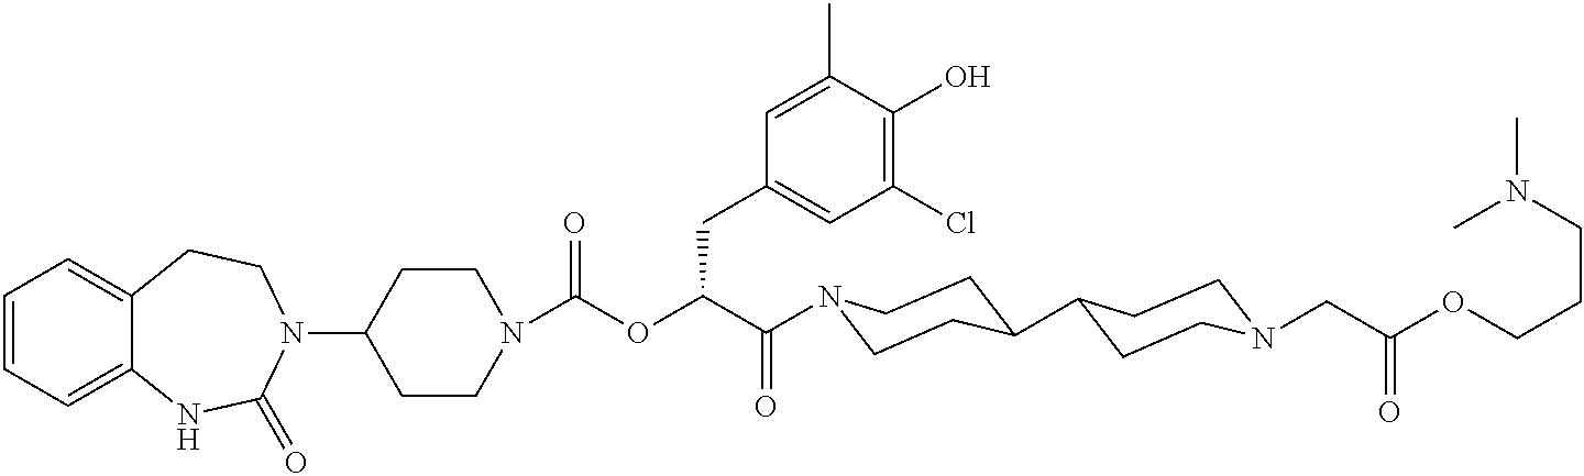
C1=CC=C2C(=C1)CCN(C1CCN(C(=O)OC(C(=O)N3CCC(C4CCN(CC(=O)OCCCN(C)C)CC4)CC3)CC3=CC(Cl)=C(O)C(C)=C3)CC1)C(=O)N2
